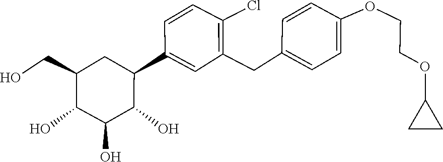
C1(CC2=C(Cl)C=CC(C3C(O)C(O)C(O)C(CO)C3)=C2)=CC=C(OCCOC2CC2)C=C1
